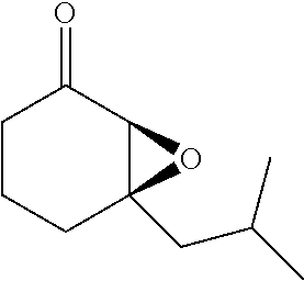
C1(=O)CCCC2(CC(C)C)C1O2
